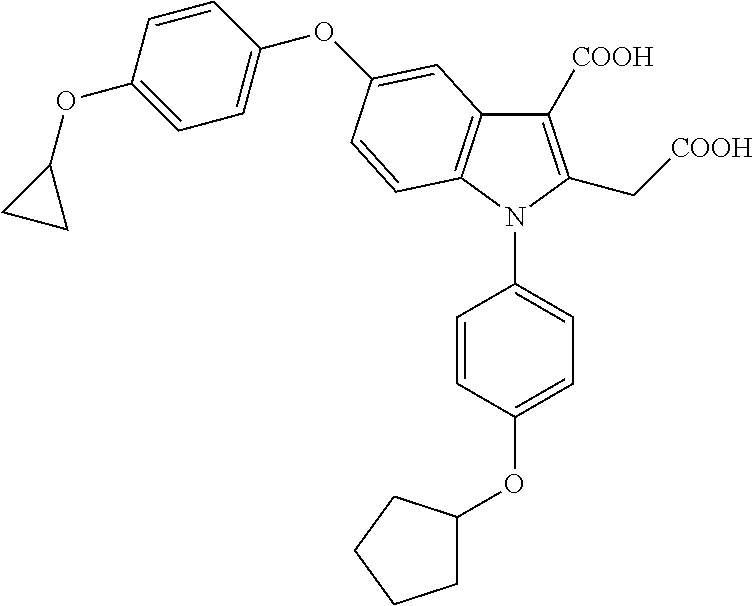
C1([COOH])=C(C[COOH])N(C2=CC=C(OC3CCCC3)C=C2)C2=C1C=C(OC1=CC=C(OC3CC3)C=C1)C=C2
